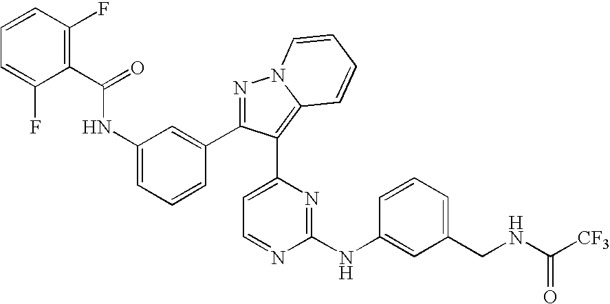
C1=CC(F)=C(C(=O)NC2=CC=CC(C3=NN4C(=C3C3=CC=NC(NC5=CC(CNC([CF3])=O)=CC=C5)=N3)C=CC=C4)=C2)C(F)=C1
